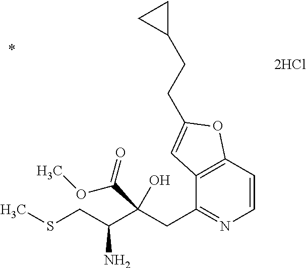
C12=C(C=CN=C1CC(C(CSC)N)(O)C(=O)OC)OC(CCC1CC1)=C2
